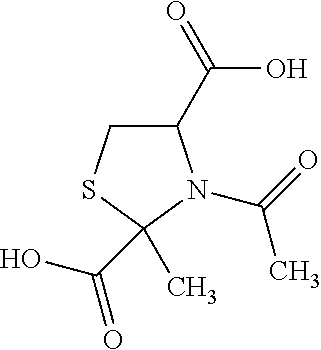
OC(C1CSC(C)(C(O)=O)N1C(=O)C)=O
